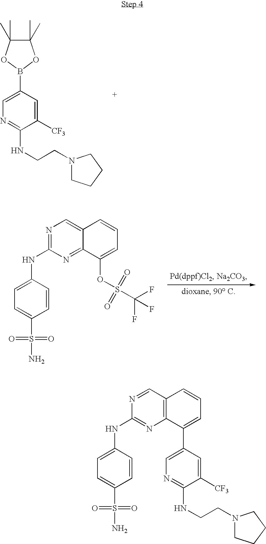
N1=C(NC2=CC=C(S(N)(=O)=O)C=C2)N=C2C(=C1)C=CC=C2OS(C(F)(F)F)(=O)=O.C1(B2OC(C)(C)C(C)(C)O2)=CN=C(NCCN2CCCC2)C([CF3])=C1.N1=CC2=C(N=C1NC1=CC=C(S(N)(=O)=O)C=C1)C(C1=CN=C(NCCN3CCCC3)C([CF3])=C1)=CC=C2
